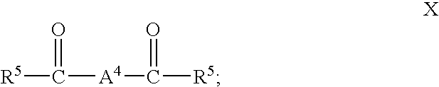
[R5]C([A4]C([R5])=O)=O
